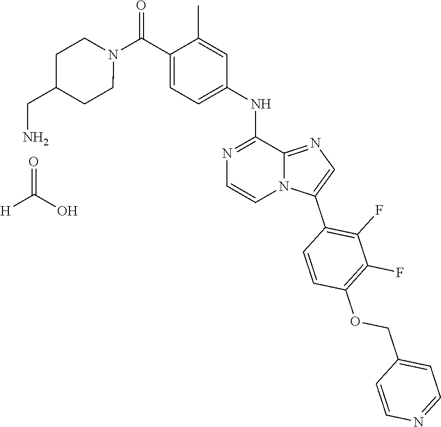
N1(C(C2=CC=C(NC3=NC=CN4C3=NC=C4C3=C(F)C(F)=C(OCC4=CC=NC=C4)C=C3)C=C2C)=O)CCC(CN)CC1.O=C(O)[H]
